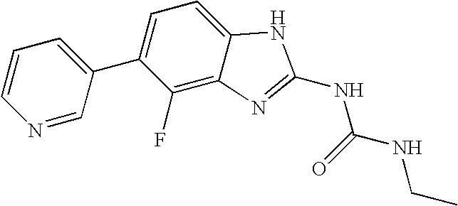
C1(C2=CC=C3C(=C2F)N=C(NC(=O)NCC)N3)=CC=CN=C1
